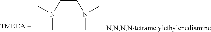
C(CN(C)C)N(C)C
